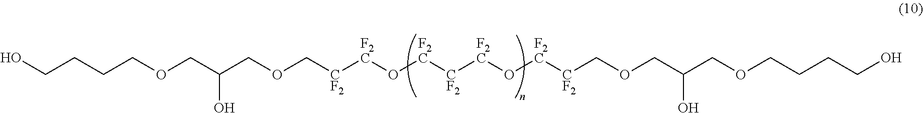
OC(COCCCCO)COC[CF2][F2C]O[F2C][CF2][F2C]O[F2C][CF2]COCC(COCCCCO)O
